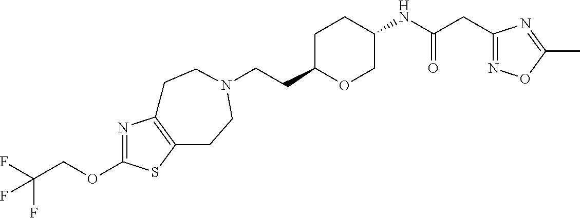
C(CC1OCC(NC(CC2=NOC(C)=N2)=O)CC1)N1CCC2=C(N=C(OCC(F)(F)F)S2)CC1
